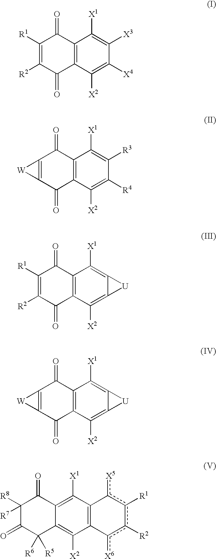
C1([R1])=C([R2])C(=O)C2=C(C1=O)C([X1])=C([X3])C([X4])=C2[X2].C12=C(C(=O)C3=C(C1=O)C([X1])=C([R3])C([R4])=C3[X2])[W]2.C1([R1])=C([R2])C(=O)C2=C(C1=O)C([X1])=C1C(=C2[X2])[U]1.C12=C(C(=O)C3=C(C1=O)C([X1])=C1C(=C3[X2])[U]1)[W]2.C1([R8])([R7])C(=O)C([R6])([R5])C2=C([X2])C3=C(C([X1])=C2C1=O)c([X5])c([R1])c([R2])c3[X6]
